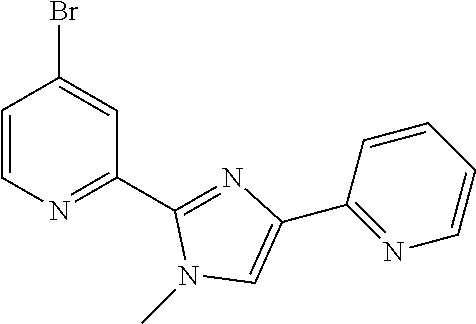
C1=CN=C(C2=NC(C3=NC=CC=C3)=CN2C)C=C1Br
